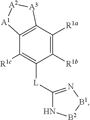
C1([R1b])=C([R1a])C2=C(C([R1c])=C1[L]C1=N[B1][B2]N1)[A1][A2][A3]2
